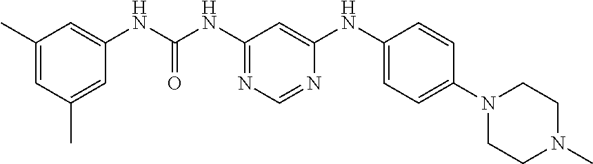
C1(C)=CC(C)=CC(NC(NC2=NC=NC(NC3=CC=C(N4CCN(C)CC4)C=C3)=C2)=O)=C1
